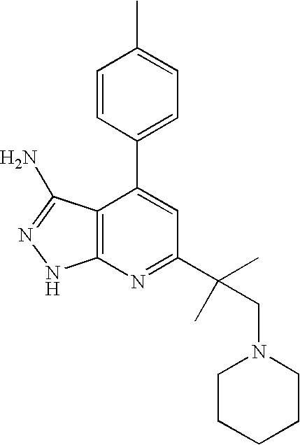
C1=CC(C2=CC(C(C)(CN3CCCCC3)C)=NC3=C2C(N)=NN3)=CC=C1C
